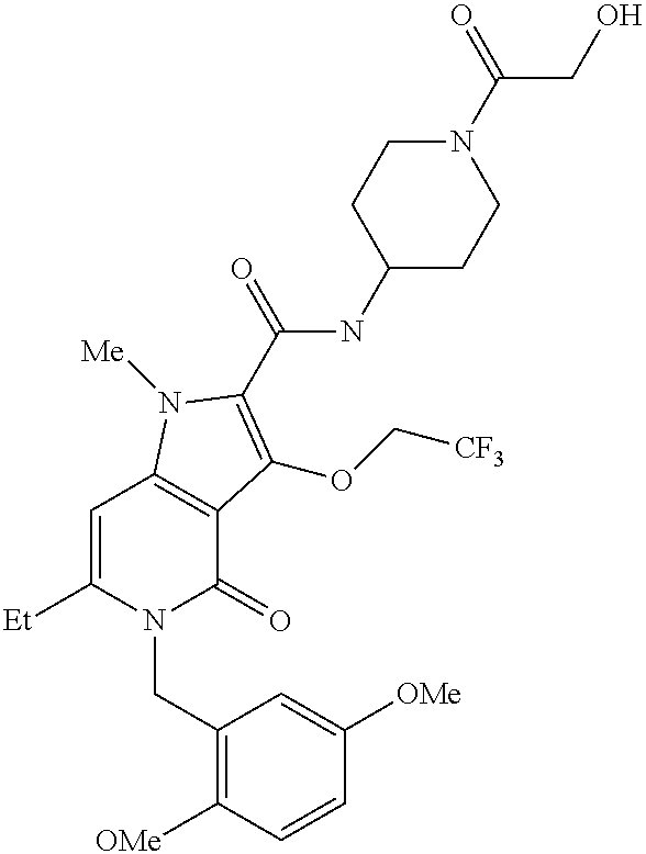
[Et]C1=CC2=C(C(=O)N1CC1=C([OMe])C=CC([OMe])=C1)C(OC[CF3])=C(C(=O)NC1CCN(C(=O)CO)CC1)N2[Me]
